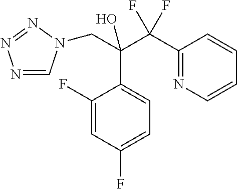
N1=CN(CC(O)(C(C2=NC=CC=C2)(F)F)C2=CC=C(F)C=C2F)N=N1
